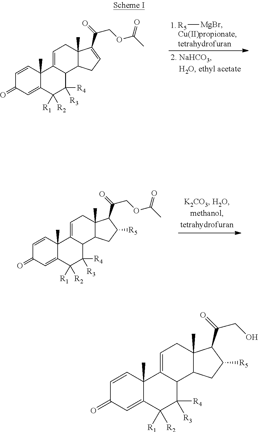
[R5][MgBr].C1=CC2(C)C(=CC1=O)C([R1])([R2])C([R4])([R3])C1C2=CCC2(C)C1CC=C2C(=O)COC(C)=O.C1=CC2(C)C(=CC1=O)C([R1])([R2])C([R4])([R3])C1C2=CCC2(C)C1CC([R5])C2C(=O)COC(C)=O.C1=CC2(C)C(=CC1=O)C([R1])([R2])C([R4])([R3])C1C2=CCC2(C)C1CC([R5])C2C(=O)CO
